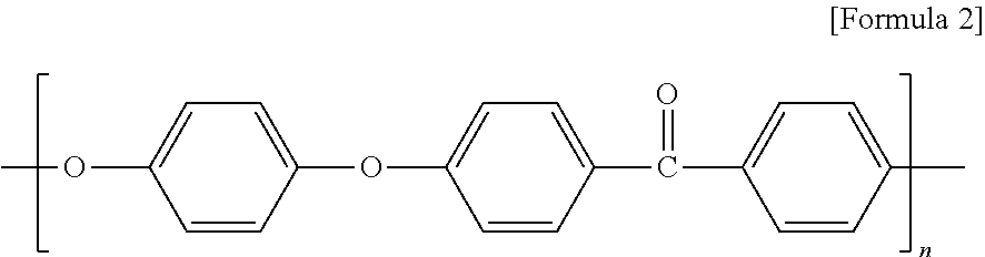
COC1=CC=C(OC2=CC=C(C(C3=CC=C(C)C=C3)=O)C=C2)C=C1
